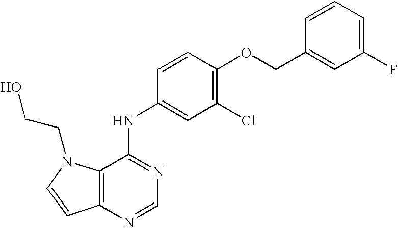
C1(F)=CC=CC(COC2=C(Cl)C=C(NC3=NC=NC4=C3N(CCO)C=C4)C=C2)=C1
